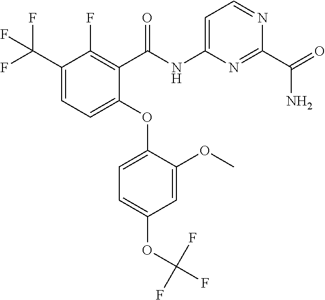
C1(C(F)(F)F)=CC=C(OC2=CC=C(OC(F)(F)F)C=C2OC)C(C(NC2=CC=NC(C(=O)N)=N2)=O)=C1F
